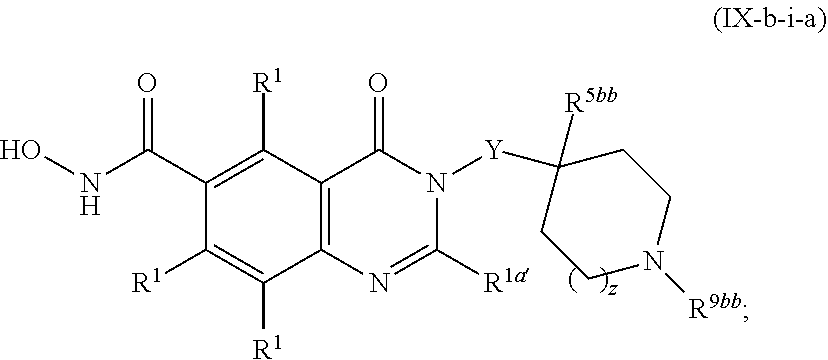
C12=C(N=C([R1a])N([Y]C3([R5bb])CCN([R9bb])CC3)C1=O)C([R1])=C([R1])C(C(NO)=O)=C2[R1]
